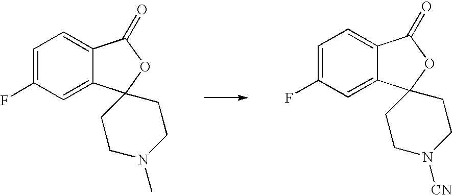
C1=C(F)C=C2C(=C1)C(=O)OC21CCN(C)CC1.C1=C(F)C=C2C(=C1)C(=O)OC21CCN([CN])CC1
